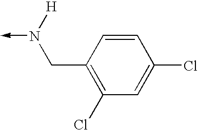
N(->C)([H])CC1=C(Cl)C=C(Cl)C=C1
